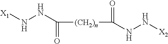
[X1]NNC([(CH2)n]C(NN[X2])=O)=O
